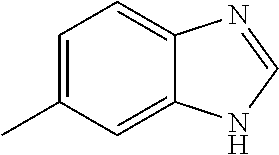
C12=CC=C(C)C=C1NC=N2
